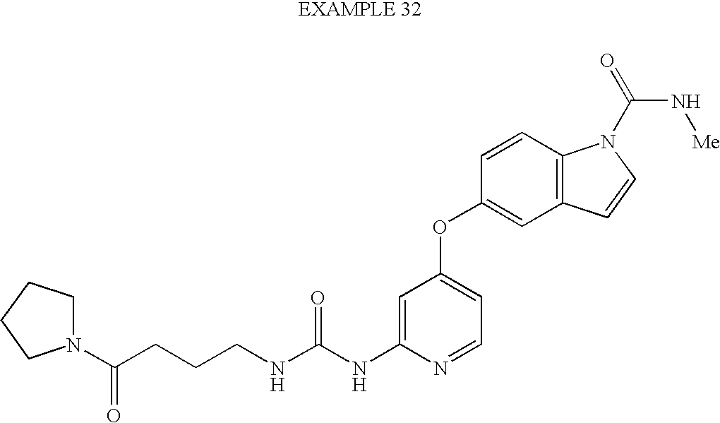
N(C(NC1=CC(OC2=CC3=C(C=C2)N(C(=O)N[Me])C=C3)=CC=N1)=O)CCCC(N1CCCC1)=O
